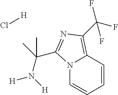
N12C=CC=CC1=C(C(F)(F)F)N=C2C(N([H])[H])(C)C.Cl[H]
